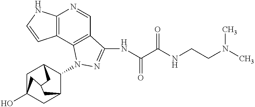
C12=C(C3=C(C=N1)C(NC(C(NCCN(C)C)=O)=O)=NN3C1C3CC4(O)CC1CC(C3)C4)C=CN2
